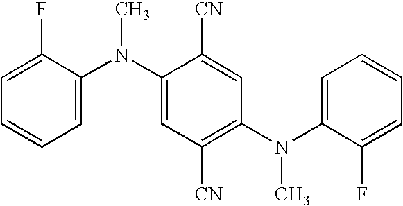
C1=C(F)C(N(C2=CC([CN])=C(N(C3=CC=CC=C3F)C)C=C2[CN])C)=CC=C1
